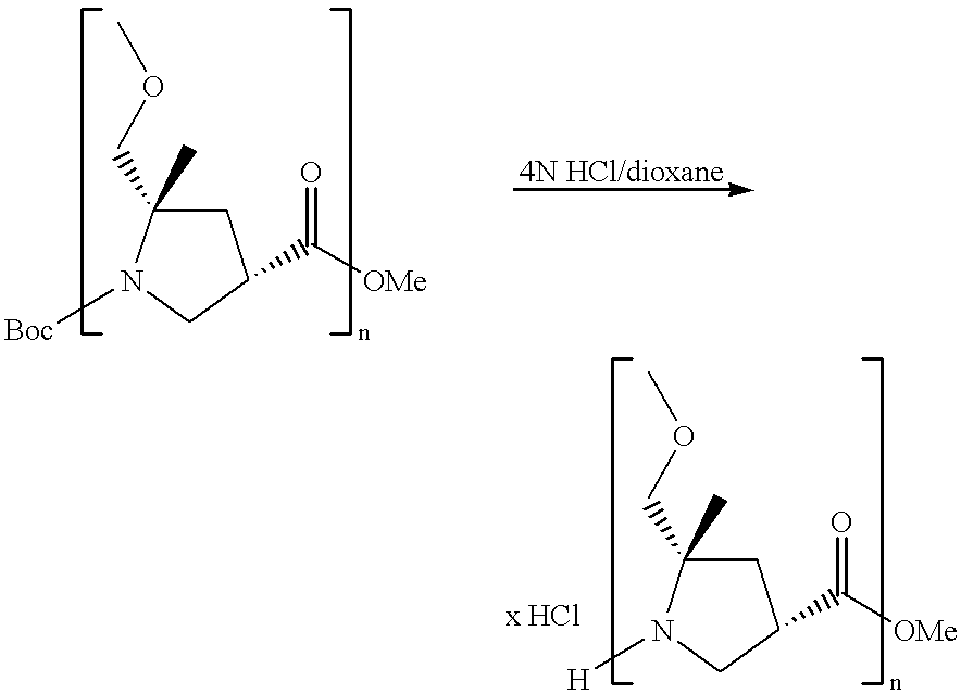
C1C(COC)(C)N([Boc])CC1C([OMe])=O.C1C(COC)(C)N([H])CC1C([OMe])=O
